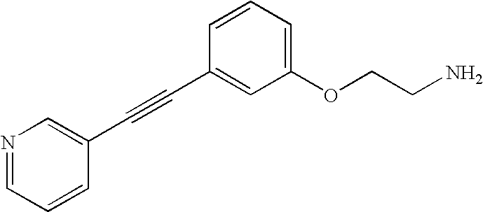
C1(OCCN)=CC=CC(C#CC2=CN=CC=C2)=C1
